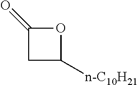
[n-C10H21]C1CC(=O)O1
